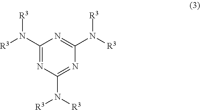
C1(N([R3])[R3])=NC(N([R3])[R3])=NC(N([R3])[R3])=N1
